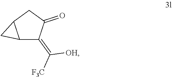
C12C(=C([F3C])[OH])C(=O)CC1C2
